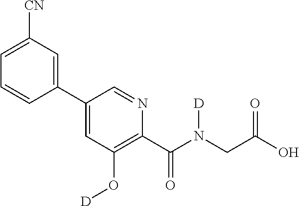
C1(C2=CC(O[D])=C(C(N(CC(O)=O)[D])=O)N=C2)=CC([CN])=CC=C1
